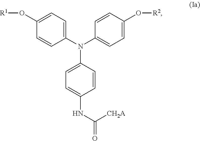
C1(N(C2=CC=C(O[R2])C=C2)C2=CC=C(NC(=O)[CH2A])C=C2)=CC=C(O[R1])C=C1
